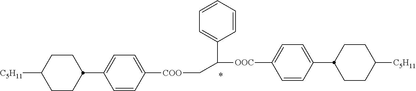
C1=CC([COO]CC(C2=CC=CC=C2)[OOC]C2=CC=C(C3CCC([C5H11])CC3)C=C2)=CC=C1C1CCC([C5H11])CC1
